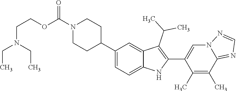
N1(C(OCCN(CC)CC)=O)CCC(C2=CC=C3C(=C2)C(C(C)C)=C(C2=CN4C(=NC=N4)C(C)=C2C)N3)CC1
